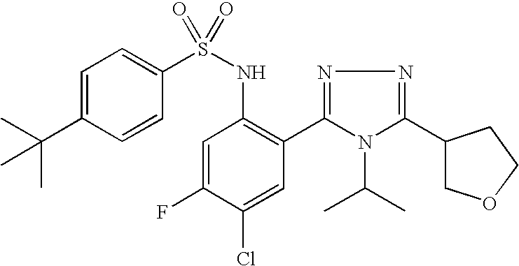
C1=C(C(C)(C)C)C=CC(S(NC2=C(C3=NN=C(C4COCC4)N3C(C)C)C=C(Cl)C(F)=C2)(=O)=O)=C1
